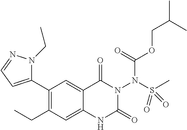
C1(C2=CC=NN2CC)=C(CC)C=C2C(=C1)C(=O)N(N(C(=O)OCC(C)C)S(C)(=O)=O)C(=O)N2
